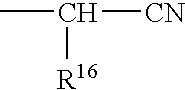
CC([CN])[R16]
